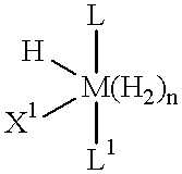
[L][M(H2)n]([H])([X1])[L1]
